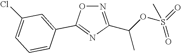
C1=C(Cl)C=C(C2=NC(C(OS(=O)(=O)C)C)=NO2)C=C1
